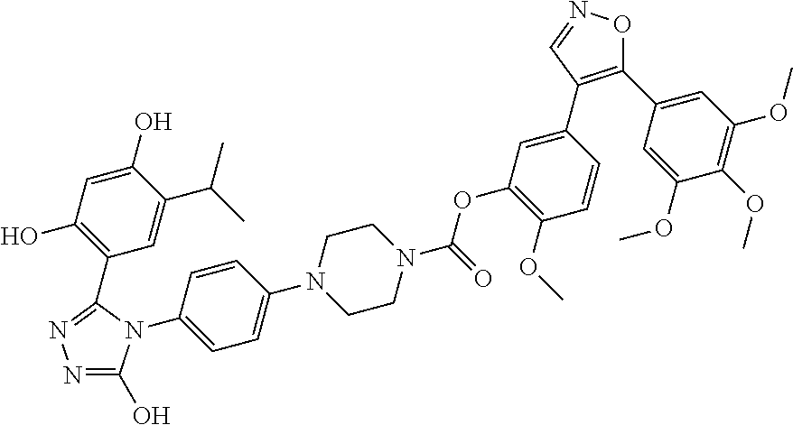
C1=C(C(C)C)C(O)=CC(O)=C1C1=NN=C(O)N1C1=CC=C(N2CCN(C(=O)OC3=C(OC)C=CC(C4=C(C5=CC(OC)=C(OC)C(OC)=C5)ON=C4)=C3)CC2)C=C1
